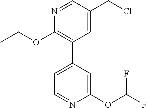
O(C1=C(C2=CC=NC(OC(F)F)=C2)C=C(CCl)C=N1)CC
